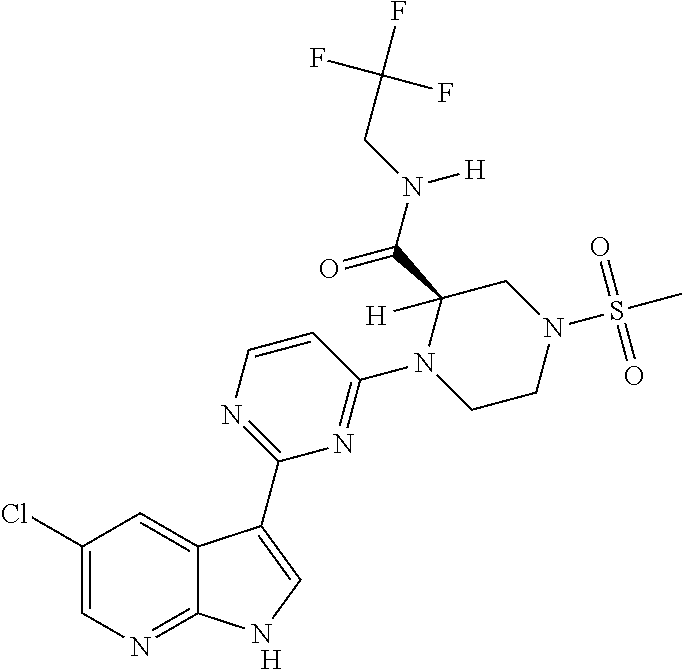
[H].C1=CN=C(C2=CNC3=NC=C(Cl)C=C32)N=C1N1CCN(S(C)(=O)=O)CC1(C(N([H])CC(F)(F)F)=O)[H]
